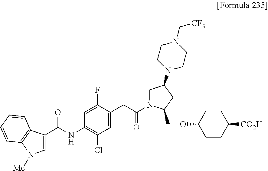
C1(NC(C2=CN([Me])C3=C2C=CC=C3)=O)=C(Cl)C=C(CC(N2CC(N3CCN(C[CF3])CC3)CC2COC2CCC([CO2H])CC2)=O)C(F)=C1
